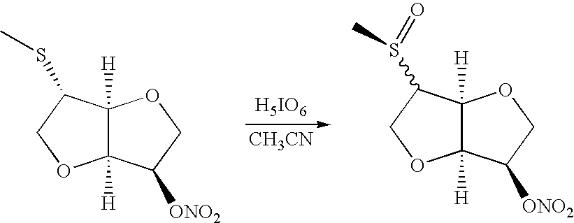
C12([H])C([H])(C(SC)CO1)OCC2[ONO2].C12([H])C([H])(C(S(=O)C)CO1)OCC2[ONO2].[H5IO6].[CH3CN]
